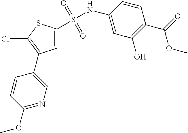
C1=C(NS(C2=CC(C3=CN=C(OC)C=C3)=C(Cl)S2)(=O)=O)C=CC(C(=O)OC)=C1O
